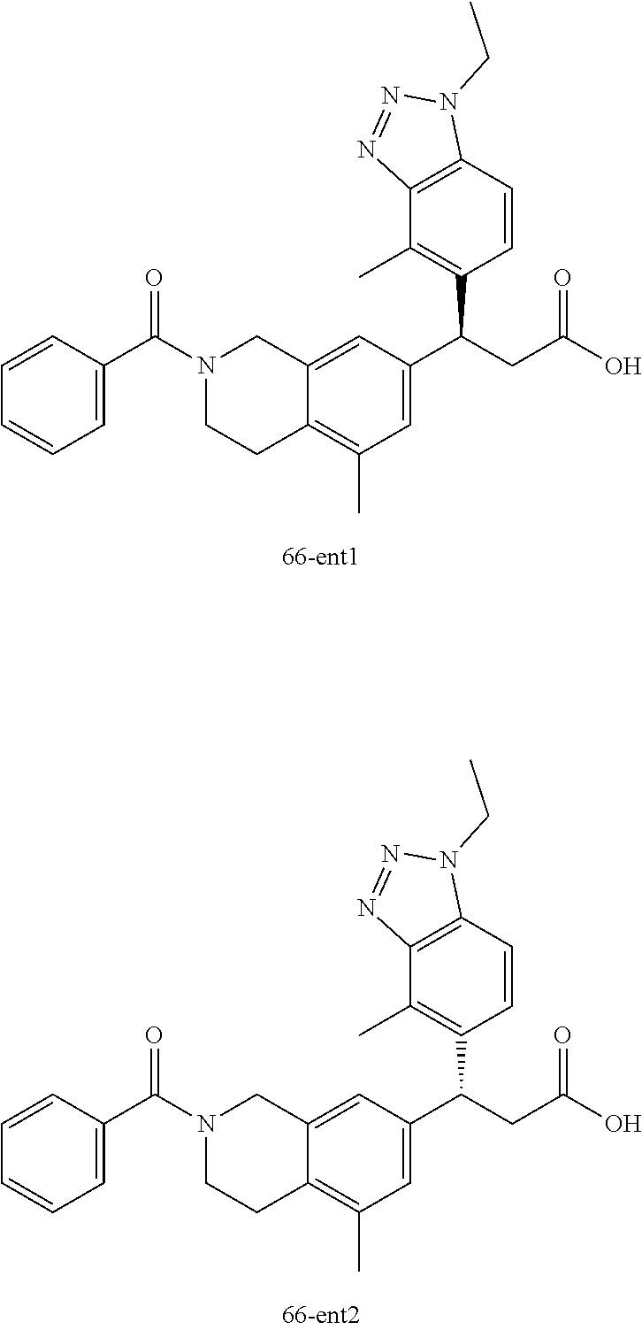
N1=NC2=C(N1CC)C=CC(C(CC(=O)O)C1=CC(C)=C3C(=C1)CN(C(C1=CC=CC=C1)=O)CC3)=C2C.N1=NC2=C(N1CC)C=CC(C(CC(=O)O)C1=CC(C)=C3C(=C1)CN(C(C1=CC=CC=C1)=O)CC3)=C2C
